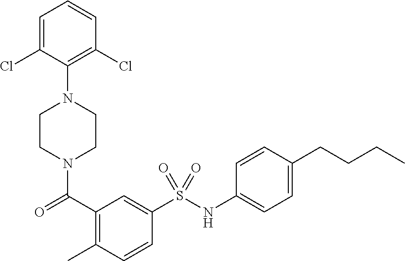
C1=C(Cl)C(N2CCN(C(C3=C(C)C=CC(S(NC4=CC=C(CCCC)C=C4)(=O)=O)=C3)=O)CC2)=C(Cl)C=C1
